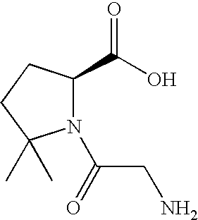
N1(C(=O)CN)C(C(O)=O)CCC1(C)C
